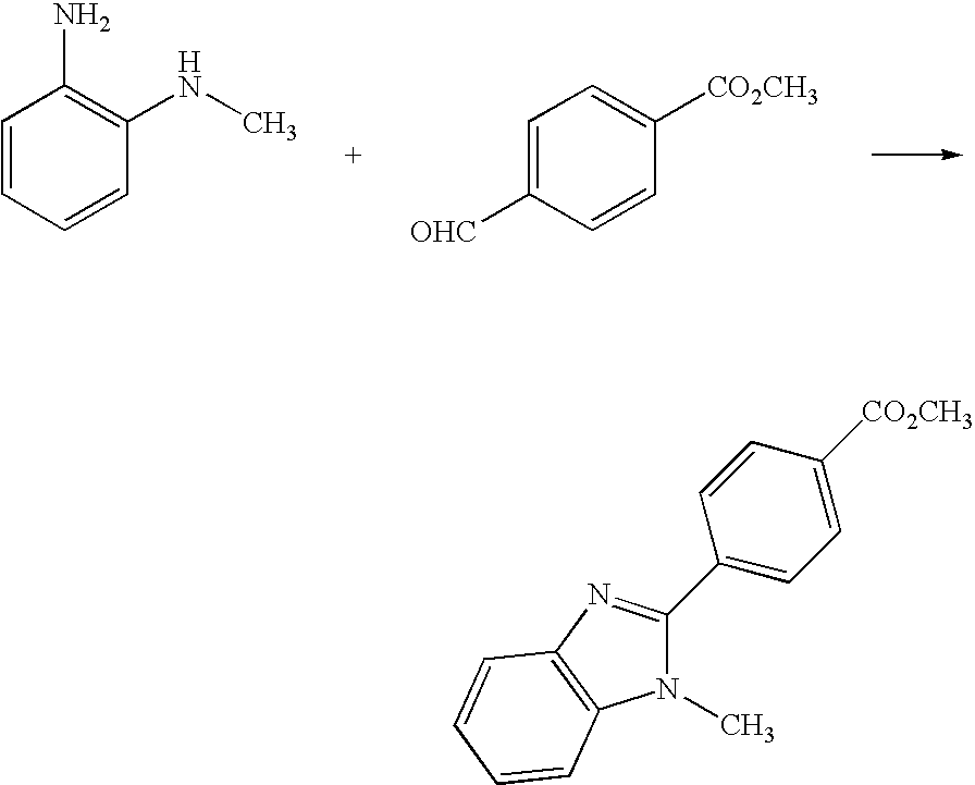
C1=CC=CC(NC)=C1N.C1=C([OHC])C=CC([CO2CH3])=C1.N1(C)C(C2=CC=C([CO2CH3])C=C2)=NC2=C1C=CC=C2
